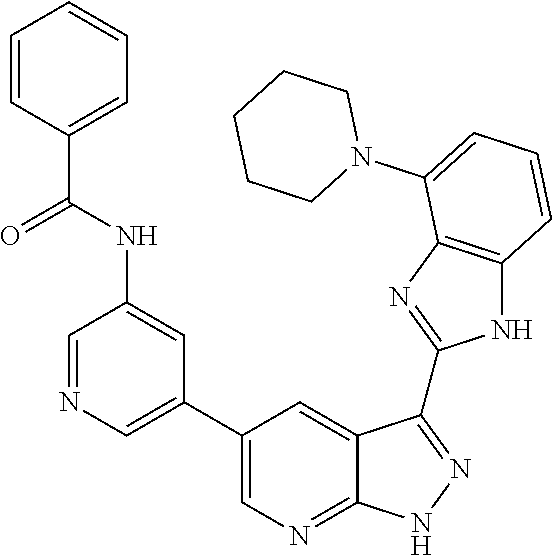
C1CCCCN1C1=CC=CC2=C1N=C(C1=NNC3=NC=C(C4=CN=CC(NC(C5=CC=CC=C5)=O)=C4)C=C31)N2
